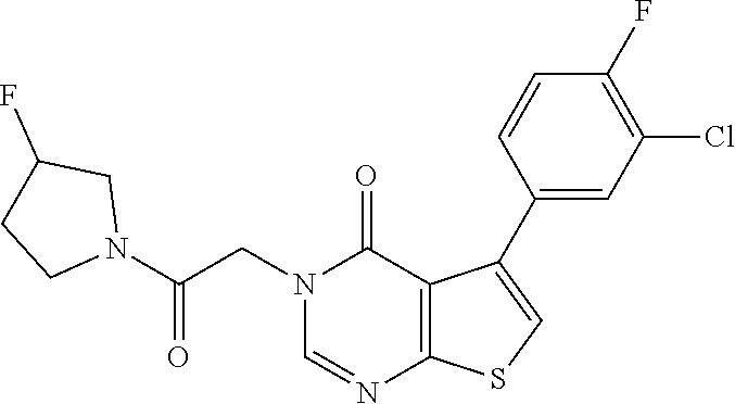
C1=NC2=C(C(C3=CC(Cl)=C(F)C=C3)=CS2)C(=O)N1CC(N1CCC(F)C1)=O
